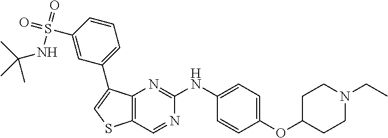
C1=C(NC2=NC3=C(C=N2)SC=C3C2=CC=CC(S(=O)(=O)NC(C)(C)C)=C2)C=CC(OC2CCN(CC)CC2)=C1
